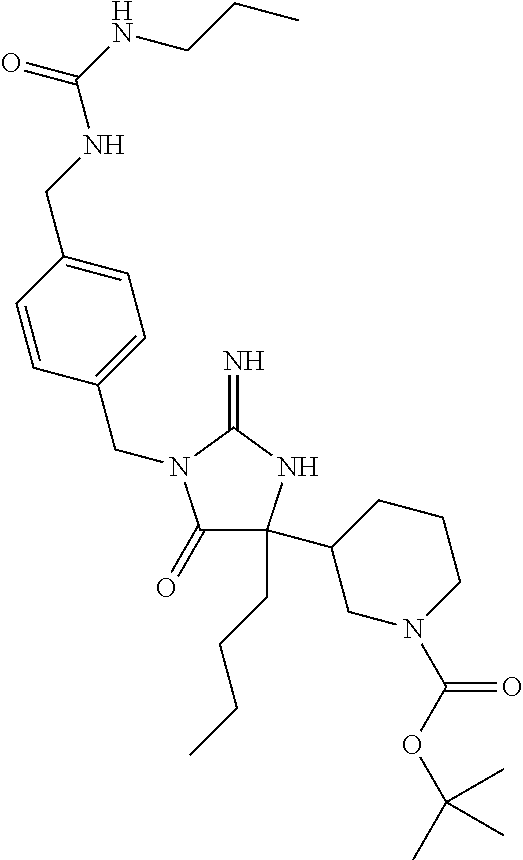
C1(=O)C(CCCC)(C2CN(C(OC(C)(C)C)=O)CCC2)NC(=N)N1CC1=CC=C(CNC(NCCC)=O)C=C1
